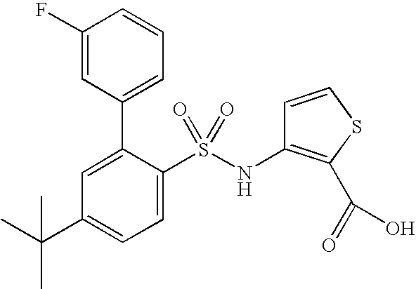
C1=C(C2=CC=CC(F)=C2)C(S(NC2=C(C(=O)O)SC=C2)(=O)=O)=CC=C1C(C)(C)C
